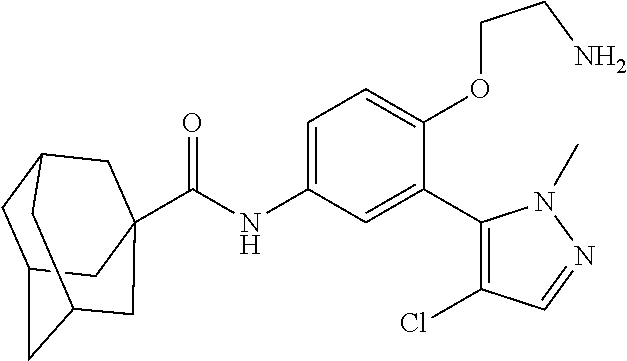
C(=O)(NC1=CC=C(OCCN)C(C2=C(Cl)C=NN2C)=C1)C12CC3CC(CC(C1)C3)C2
